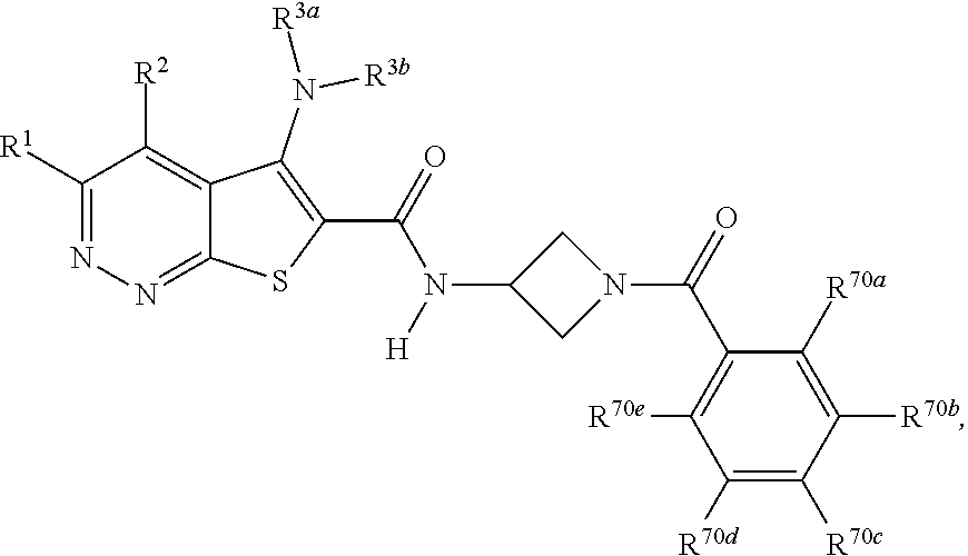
C1([R1])=NN=C2C(=C1[R2])C(N([R3b])[R3a])=C(C(=O)N(C1CN(C(=O)C3=C([R70e])C([R70d])=C([R70c])C([R70b])=C3[R70a])C1)[H])S2
